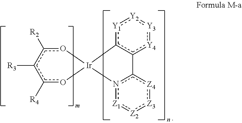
c1([R3])c([R4])o[Ir]2(oc1[R2])c1[Y1]:[Y2]:[Y3]:[Y4]c1-c1n2[Z1]:[Z2]:[Z3]:[Z4]1
